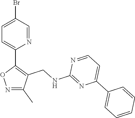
C1=C(Br)C=NC(C2=C(CNC3=NC(C4=CC=CC=C4)=CC=N3)C(C)=NO2)=C1
